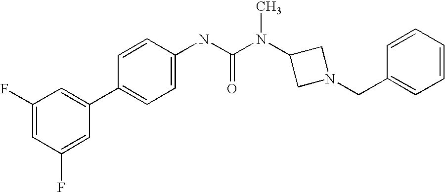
C1(F)=CC(F)=CC(C2=CC=C(NC(N(C3CN(CC4=CC=CC=C4)C3)C)=O)C=C2)=C1
